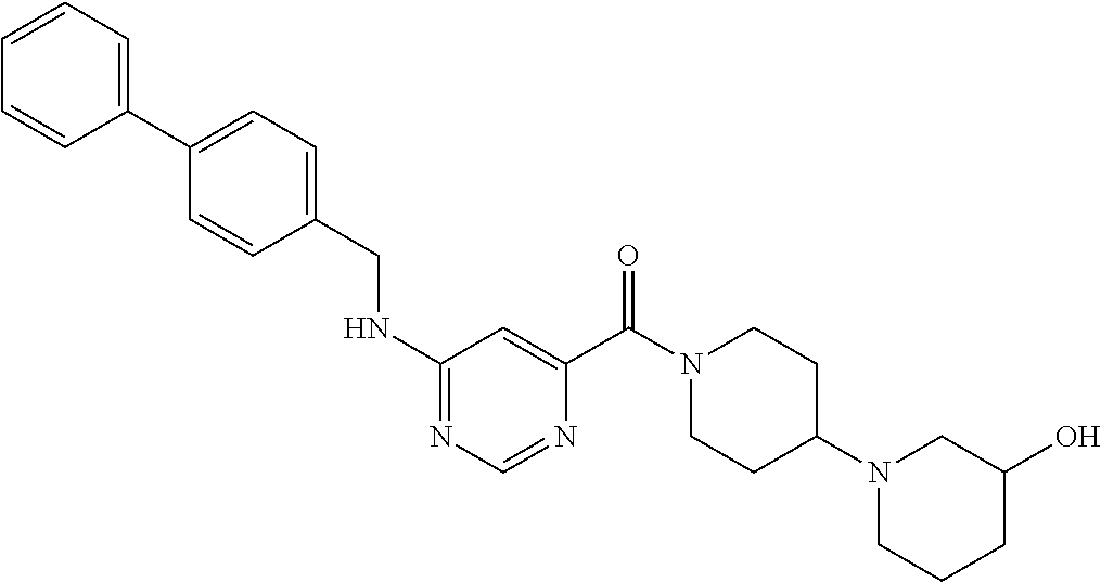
C(NC1=NC=NC(C(N2CCC(N3CCCC(O)C3)CC2)=O)=C1)C1=CC=C(C2=CC=CC=C2)C=C1
